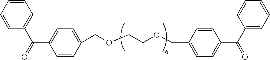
C1=CC=CC(C(C2=CC=C(COCCOCC3=CC=C(C(=O)C4=CC=CC=C4)C=C3)C=C2)=O)=C1
